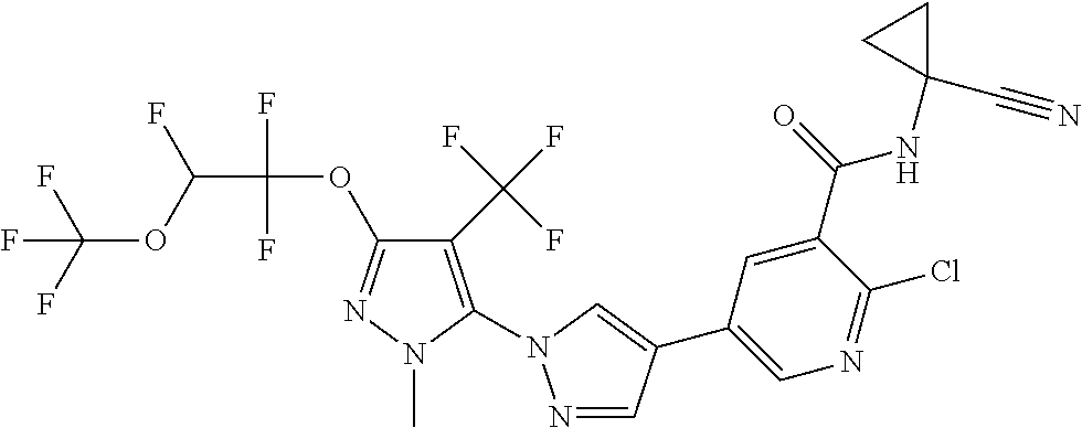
C(OC(C(OC1=NN(C)C(N2N=CC(C3=CN=C(Cl)C(C(=O)NC4(C#N)CC4)=C3)=C2)=C1C(F)(F)F)(F)F)F)(F)(F)F
